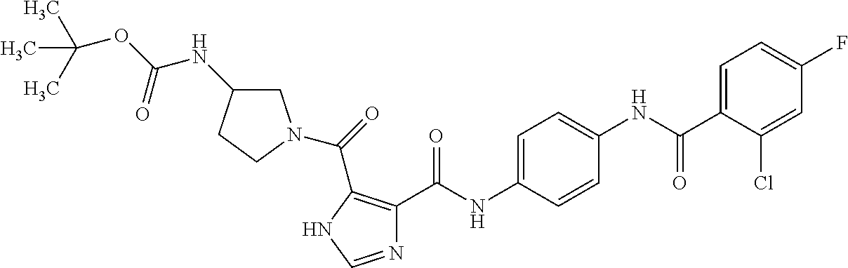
N1=CNC(C(=O)N2CC(NC(OC(C)(C)C)=O)CC2)=C1C(NC1=CC=C(NC(C2=CC=C(F)C=C2Cl)=O)C=C1)=O
